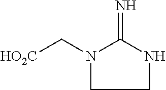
[HO2C]CN1C(=N)NCC1
